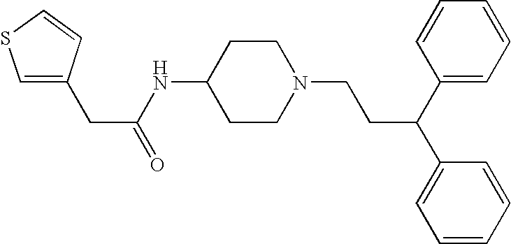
C1(NC(CC2=CSC=C2)=O)CCN(CCC(C2=CC=CC=C2)C2=CC=CC=C2)CC1
